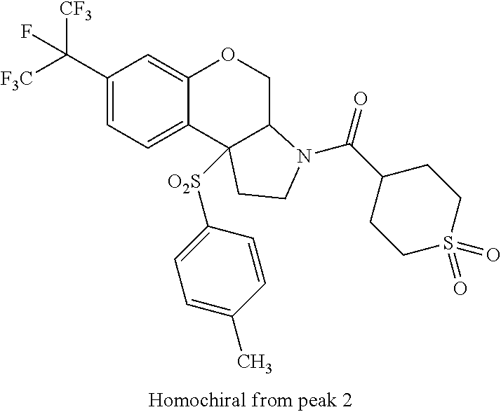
C1(C([F3C])([CF3])F)=CC=C2C(=C1)OCC1C2([O2S]C2=CC=C(C)C=C2)CCN1C(C1CCS(=O)(=O)CC1)=O
